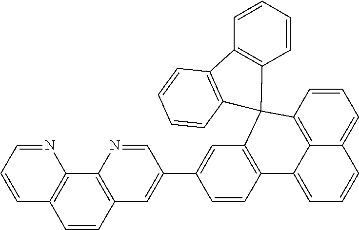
C1=CC2=C3C(=C1)C=CC=C3C1=C(C=C(C3=CC4=C(N=C3)C3=C(C=C4)C=CC=N3)C=C1)C21C2=C(C=CC=C2)C2=C1C=CC=C2
